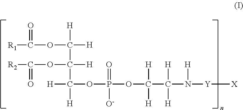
[R1]C(OC([H])([H])C(OC([R2])=O)([H])C([H])([H])OP(OC(C(N([Y][X])[H])([H])[H])([H])[H])(=O)[O-])=O
